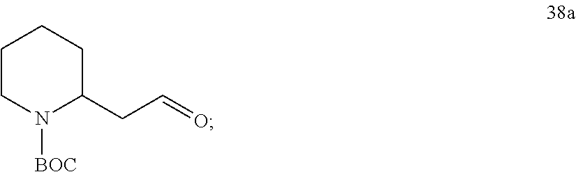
C1CN([BOC])C(CC=O)CC1
